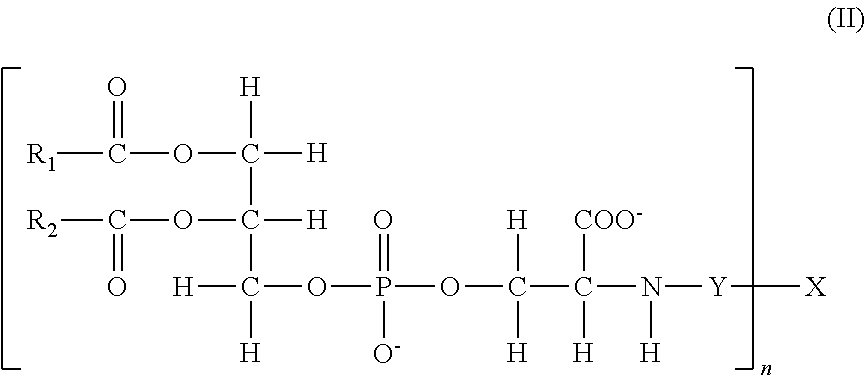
[R1]C(=O)OC([H])(C([H])(C([H])([H])OP(=O)([O-])OC([H])([H])C([H])([COO-])N([Y][X])[H])OC([R2])=O)[H]
